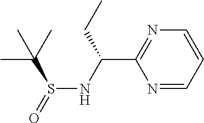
C1=CC=NC(C(CC)NS(C(C)(C)C)=O)=N1
